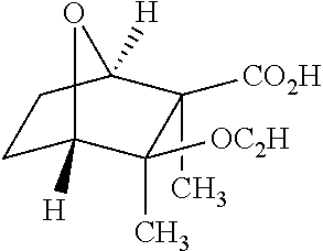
C1([CO2H])(C)C([OC2H])(C)C2([H])CCC1([H])O2
